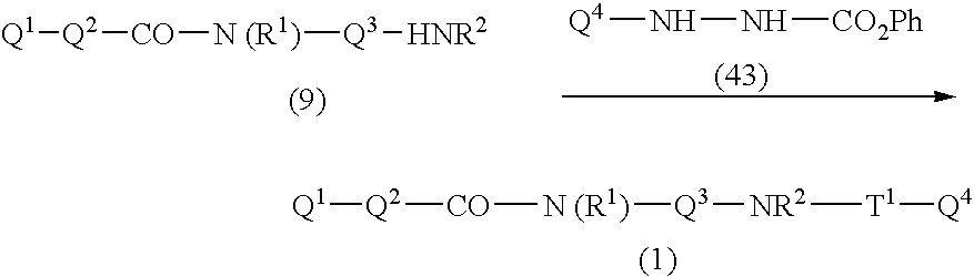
[Q4]NN[CO2Ph].[Q2]([CO][N (R1)][Q3][HNR2])[Q1].[Q2]([CO][N (R1)][Q3][NR2][T1][Q4])[Q1]
